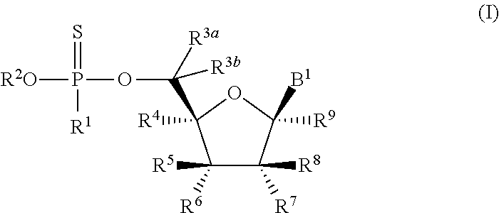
C1([R6])([R5])C([R8])([R7])C([R9])([B1])OC1([R4])C([R3a])([R3b])OP([R2O])(=S)[R1]
